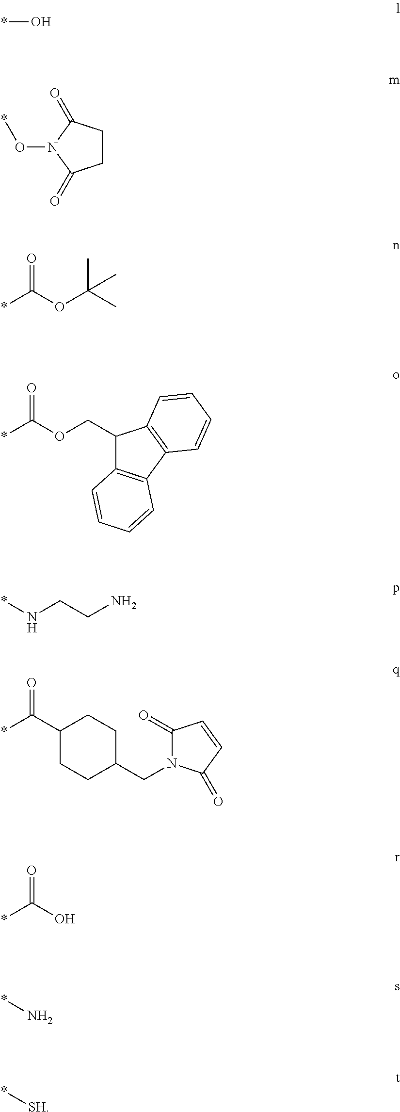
*O.C1CC(=O)N(O*)C1=O.*C(OC(C)(C)C)=O.*C(OCC1C2=C(C3=C1C=CC=C3)C=CC=C2)=O.*NCCN.*C(C1CCC(CN2C(=O)C=CC2=O)CC1)=O.*C(O)=O.*N.*[SH]
